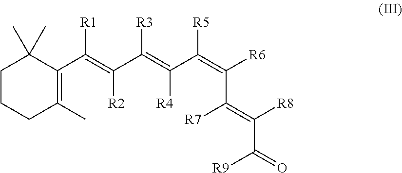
C1CCC(C)=C(C(=C(C(=C(C(=C(C(=C(C(=O)[R9])[R8])[R7])[R6])[R5])[R4])[R3])[R2])[R1])C1(C)C
